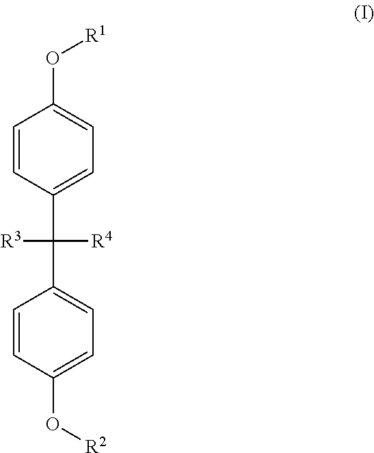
C1=CC(C(C2=CC=C(O[R2])C=C2)([R4])[R3])=CC=C1O[R1]
